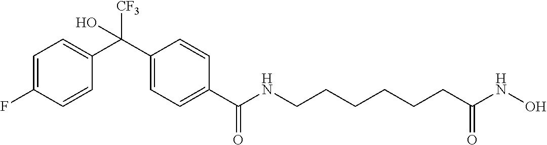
C1(C(C2=CC=C(F)C=C2)([CF3])O)=CC=C(C(=O)NCCCCCCC(NO)=O)C=C1
